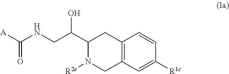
C12=C(C=C([R1c])C=C1)CN([R2e])C(C(CNC([A])=O)O)C2
